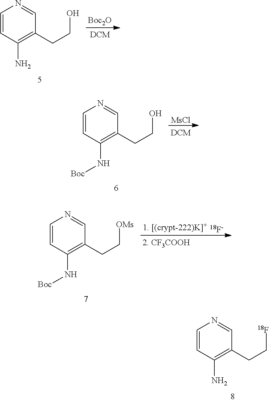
C1=CC(N[Boc])=C(CC[OMs])C=N1.[18F-].C1=CC(N)=C(CC[18F])C=N1.C1=CC(N)=C(CCO)C=N1.[Boc2O].[MsCl].C1=CC(N[Boc])=C(CCO)C=N1
